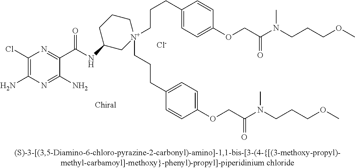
[Cl-].C1(Cl)=C(N)N=C(N)C(C(=O)NC2C[N+](CCCC3=CC=C(OCC(=O)N(CCCOC)C)C=C3)(CCCC3=CC=C(OCC(=O)N(CCCOC)C)C=C3)CCC2)=N1
